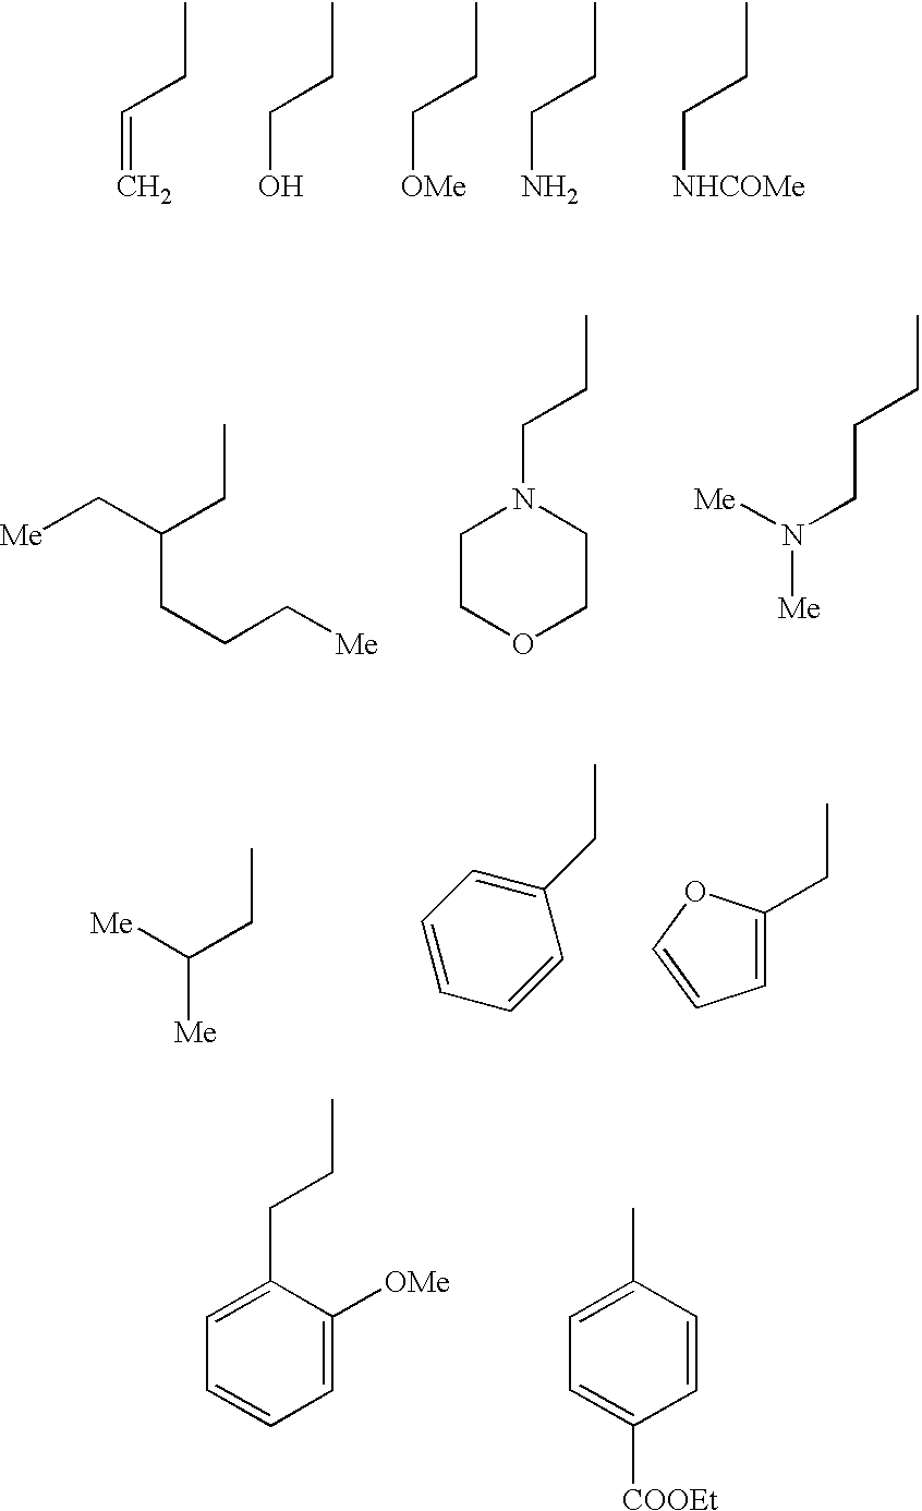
C(=C)CC.C(O)CC.C([OMe])CC.C(N)CC.C([NHCOMe])CC.[Me]CC(CC)CCC[Me].C1N(CCC)CCOC1.N(CCCC)([Me])[Me].CCC([Me])[Me].C1=CC=CC(CC)=C1.C1=C(CC)OC=C1.C1=C([OMe])C(CCC)=CC=C1.C1=CC(C)=CC=C1[COOEt]
